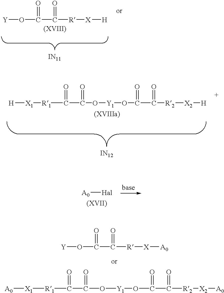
[R1](C(C(O[Y1]OC(C([R2][X2][A0])=O)=O)=O)=O)[X1][A0].[Y]OC(C([R][X][A0])=O)=O.[IN11].[Y]OC(C([R][X][H])=O)=O.[IN12].[R1](C(C(O[Y1]OC(C([R2][X2][H])=O)=O)=O)=O)[X1][H].[A0][Hal]
